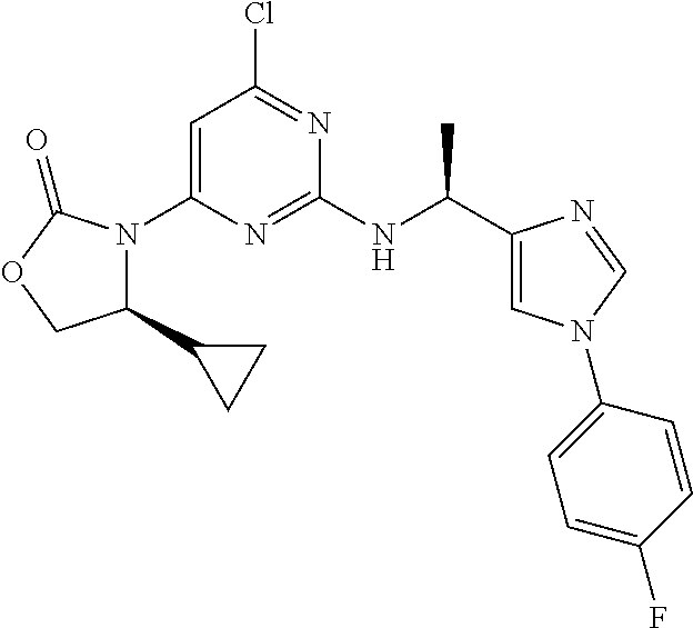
C1(C2CC2)N(C2=CC(Cl)=NC(NC(C3=CN(C4=CC=C(F)C=C4)C=N3)C)=N2)C(=O)OC1
